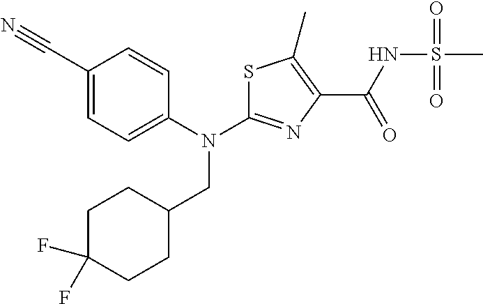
C1(C#N)=CC=C(N(CC2CCC(F)(F)CC2)C2=NC(C(=O)NS(C)(=O)=O)=C(C)S2)C=C1
